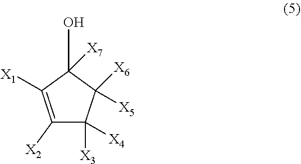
C1([X2])=C([X1])C(O)([X7])C([X6])([X5])C1([X3])[X4]
